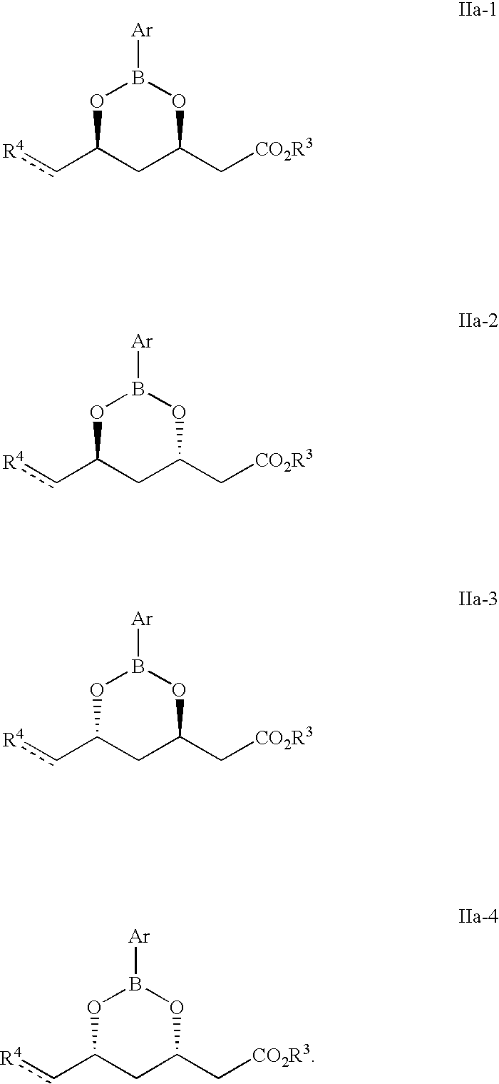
[R4]cC1CC(C[CO2R3])OB([Ar])O1.[R4]cC1CC(C[CO2R3])OB([Ar])O1.[R4]cC1CC(C[CO2R3])OB([Ar])O1.[R4]cC1CC(C[CO2R3])OB([Ar])O1
